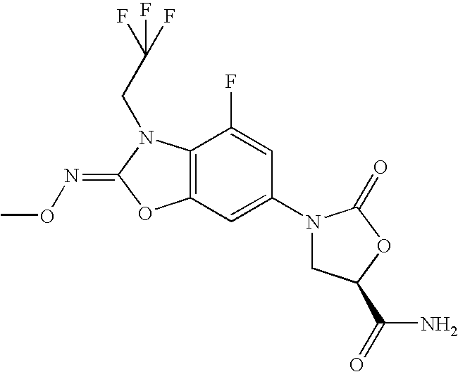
C12=C(C(F)=CC(N3CC(C(N)=O)OC3=O)=C1)N(CC(F)(F)F)C(=NOC)O2
